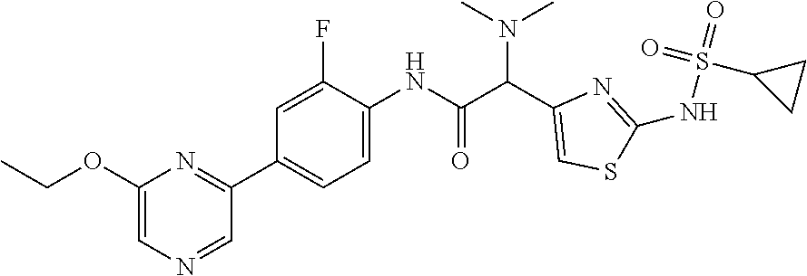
C1(C2=NC(OCC)=CN=C2)=CC=C(NC(C(C2=CSC(NS(=O)(=O)C3CC3)=N2)N(C)C)=O)C(F)=C1
